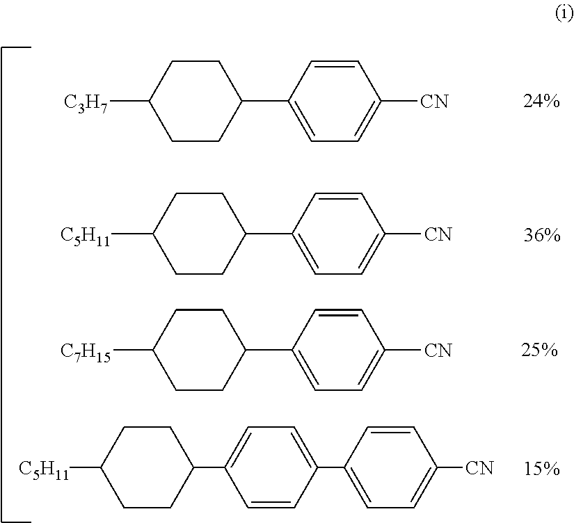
C1=CC(C2CCC([C3H7])CC2)=CC=C1[CN].C1=CC(C2=CC=C([CN])C=C2)=CC=C1C1CCC([C5H11])CC1.C1=CC(C2CCC([C5H11])CC2)=CC=C1[CN].C1=CC(C2CCC([C7H15])CC2)=CC=C1[CN]
